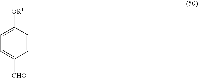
C1=C([OR1])C=CC([CHO])=C1
